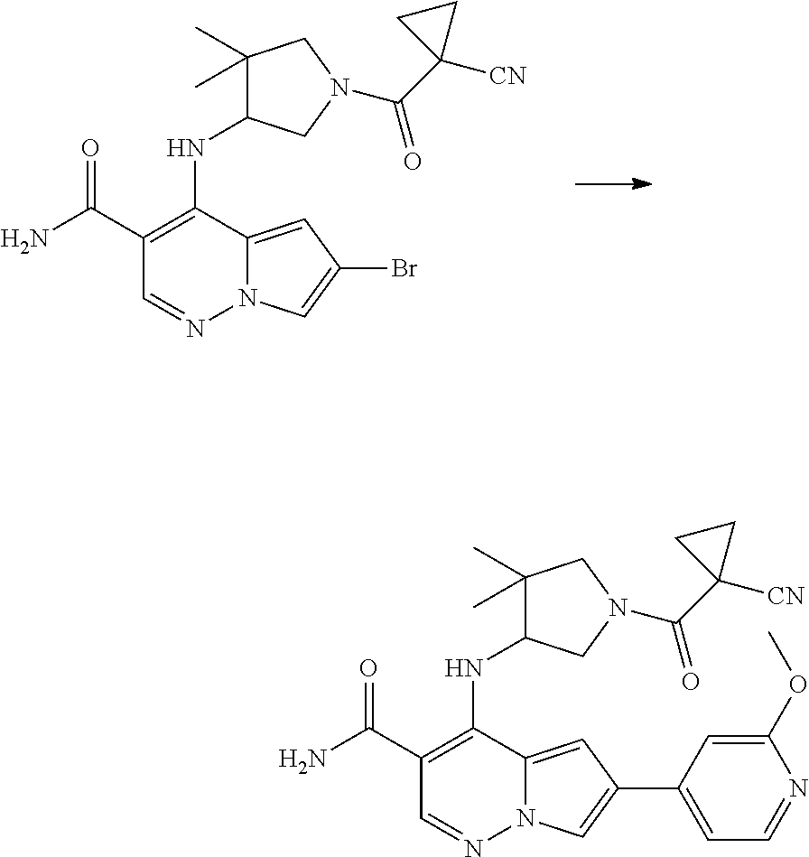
C1(C(N)=O)=C(NC2C(C)(C)CN(C(C3([CN])CC3)=O)C2)C2=CC(Br)=CN2N=C1.C1(C(N)=O)=C(NC2C(C)(C)CN(C(C3([CN])CC3)=O)C2)C2=CC(C3=CC=NC(OC)=C3)=CN2N=C1
